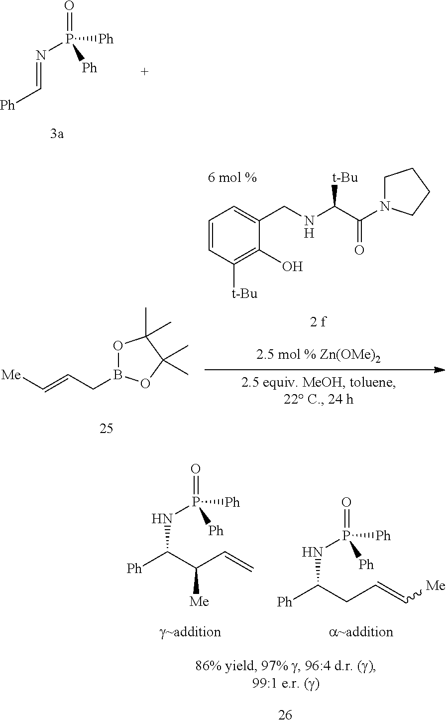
[Ph]C(CC=C[Me])NP([Ph])(=O)[Ph].[Ph]C(C(C=C)[Me])NP([Ph])(=O)[Ph].O1B(CC=C[Me])OC(C)(C)C1(C)C.C1=CC([t-Bu])=C(O)C(CNC(C(=O)N2CCCC2)[t-Bu])=C1.N(=C[Ph])P(=O)([Ph])[Ph]
